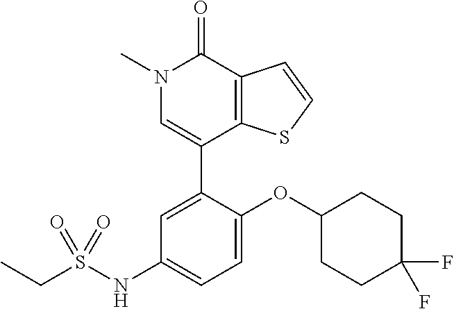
C1=CSC2=C1C(=O)N(C)C=C2C1=CC(NS(CC)(=O)=O)=CC=C1OC1CCC(F)(F)CC1
